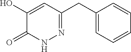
C1=CC=CC=C1CC1=NNC(=O)C(O)=C1
